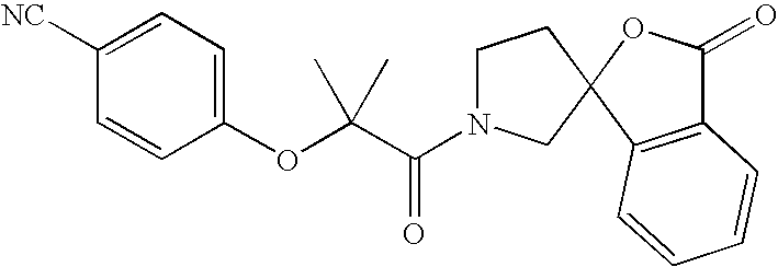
C1(OC(C(N2CCC3(C2)C2=C(C(=O)O3)C=CC=C2)=O)(C)C)=CC=C([NC])C=C1
